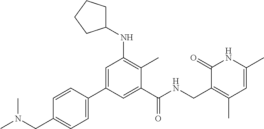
C1=CC(C2=CC(NC3CCCC3)=C(C)C(C(NCC3=C(C)C=C(C)NC3=O)=O)=C2)=CC=C1CN(C)C
